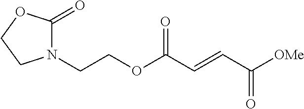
N1(CCOC(C=CC([OMe])=O)=O)C(=O)OCC1
